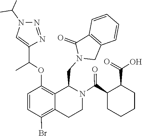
C1=CC=CC2=C1C(=O)N(CC1C3=C(OC(C4=CN(C(C)C)N=N4)C)C=CC(Br)=C3CCN1C(C1CCCCC1C(=O)O)=O)C2
